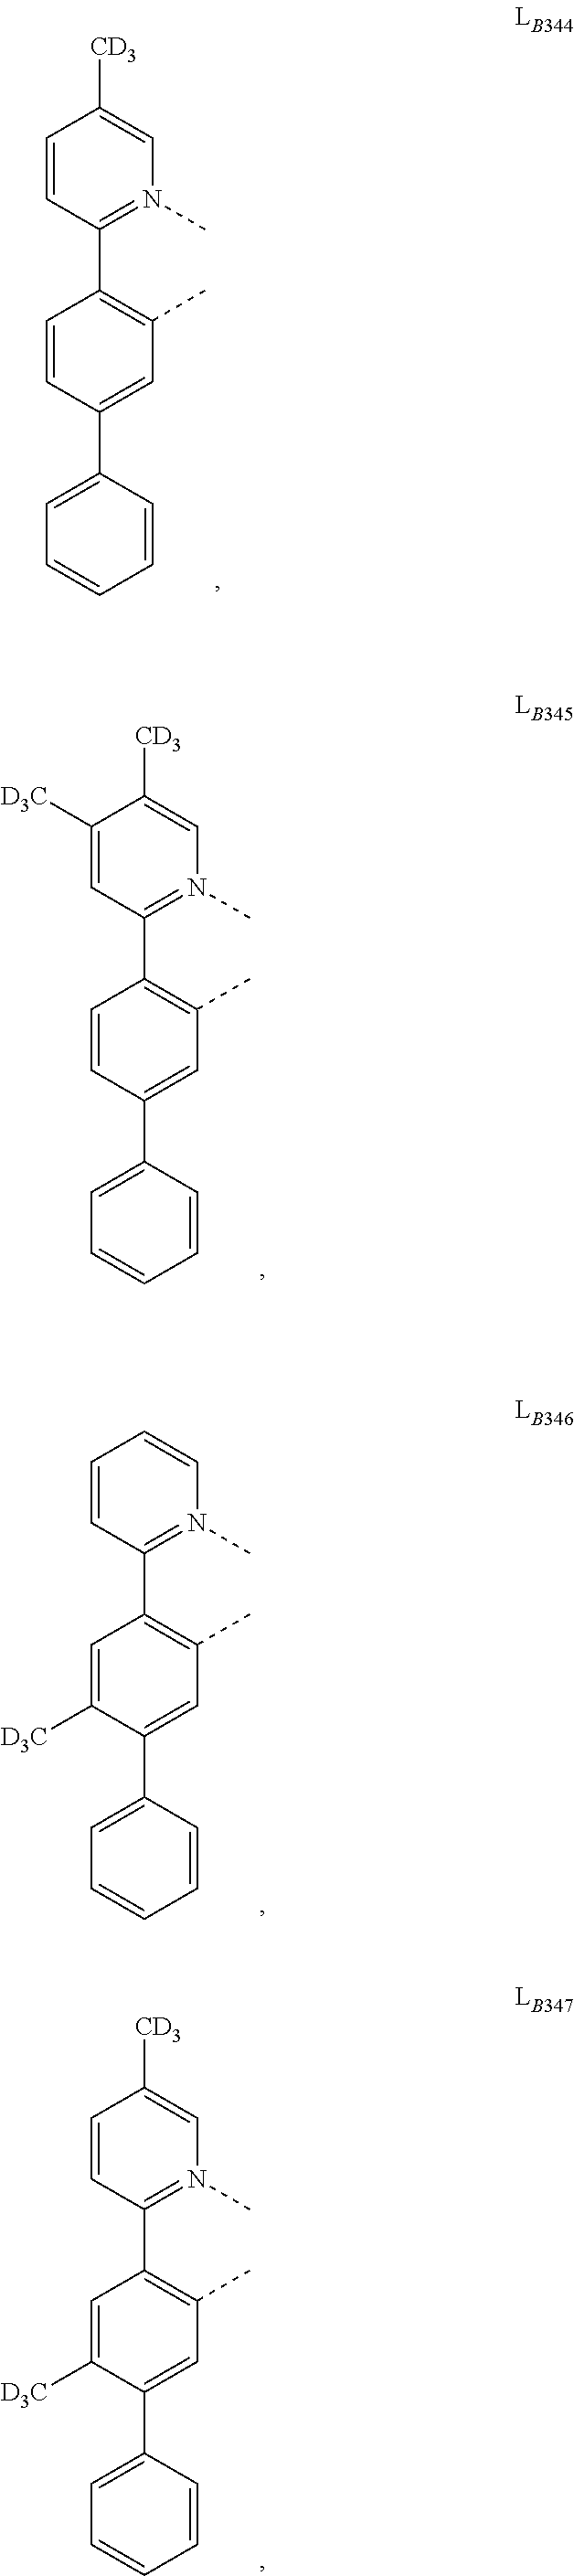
C1=CC([CD3])=CN(C)=C1C1=C(C)C=C(C2=CC=CC=C2)C=C1.C1=C([D3C])C([CD3])=CN(C)=C1C1=C(C)C=C(C2=CC=CC=C2)C=C1.C1=CC=CN(C)=C1C1=C(C)C=C(C2=CC=CC=C2)C([D3C])=C1.C1=CC([CD3])=CN(C)=C1C1=C(C)C=C(C2=CC=CC=C2)C([D3C])=C1
